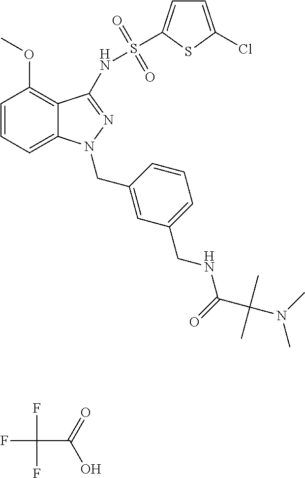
C1=CC=C2C(=C1OC)C(NS(=O)(=O)C1=CC=C(Cl)S1)=NN2CC1=CC(CNC(C(N(C)C)(C)C)=O)=CC=C1.FC(F)(F)C(O)=O
